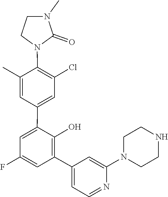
C1(C2=C(O)C(C3=CC(Cl)=C(N4CCN(C)C4=O)C(C)=C3)=CC(F)=C2)=CC=NC(N2CCNCC2)=C1
